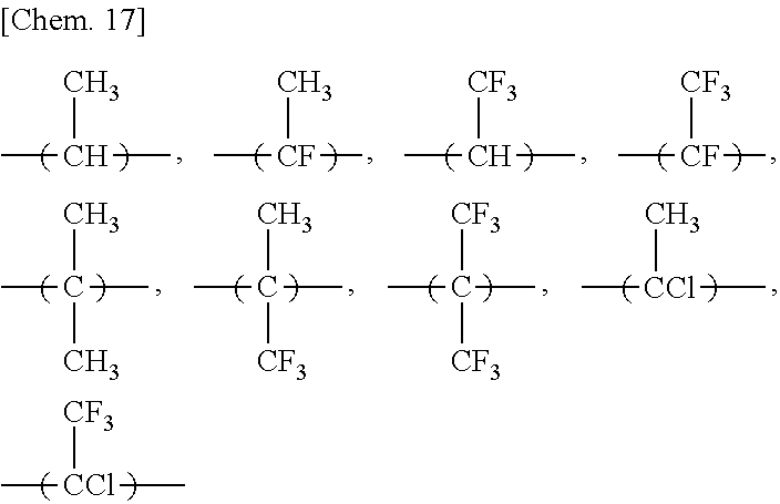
C[CCl]([CF3])C.CC(C)C.C[CF](C)C.CC(C)[CF3].C[CF](C)[CF3].CC(C)(C)C.CC(C)(C)[CF3].CC(C)([CF3])[CF3].C[CCl](C)C
